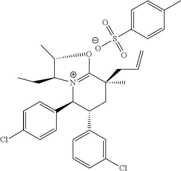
[N+]12=C(C(CC=C)(C)CC(C3=CC=CC(Cl)=C3)C1C1=CC=C(Cl)C=C1)OC(C)C2CC.C1=C(S([O-])(=O)=O)C=CC(C)=C1
